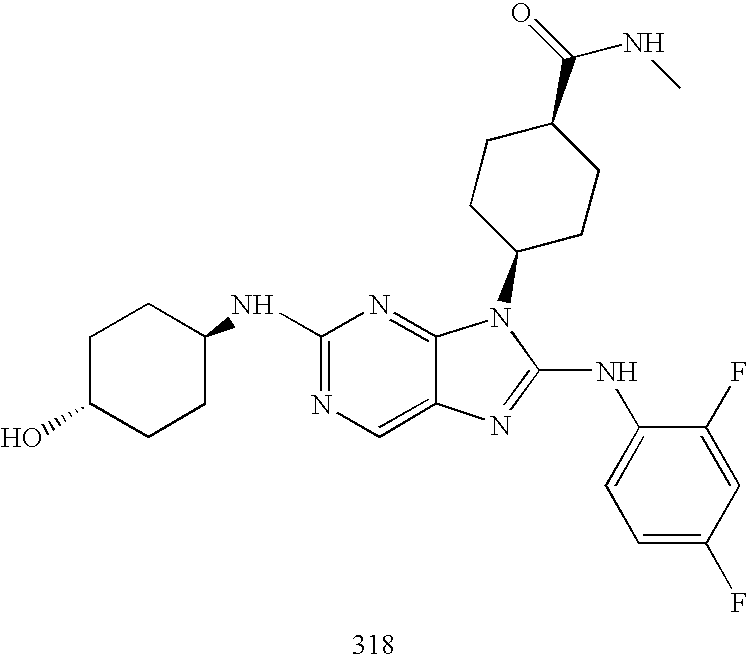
C1(NC2CCC(O)CC2)=NC=C2C(=N1)N(C1CCC(C(=O)NC)CC1)C(NC1=CC=C(F)C=C1F)=N2
